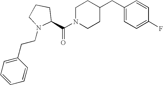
C(N1CCC(CC2=CC=C(F)C=C2)CC1)(=O)C1CCCN1CCC1=CC=CC=C1
